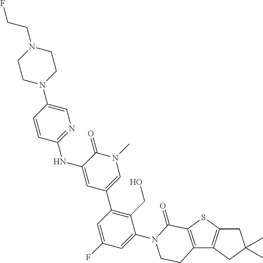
C1=CC(NC2=CC(C3=C(CO)C(N4C(=O)C5=C(C6=C(S5)CC(C)(C)C6)CC4)=CC(F)=C3)=CN(C)C2=O)=NC=C1N1CCN(CCF)CC1
